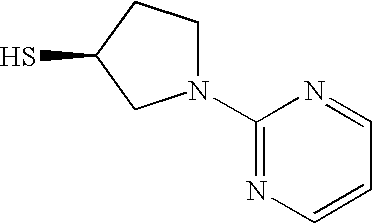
N1(C2=NC=CC=N2)CCC(S)C1
